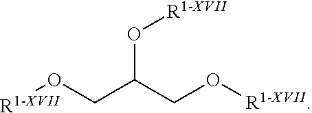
[R1-XVII]OCC(CO[R1-XVII])O[R1-XVII]
